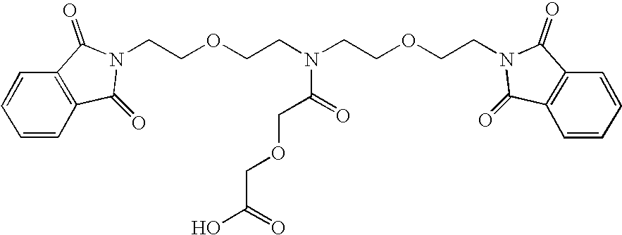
C1=CC2=C(C=C1)C(=O)N(CCOCCN(CCOCCN1C(=O)C3=C(C=CC=C3)C1=O)C(COCC(O)=O)=O)C2=O
